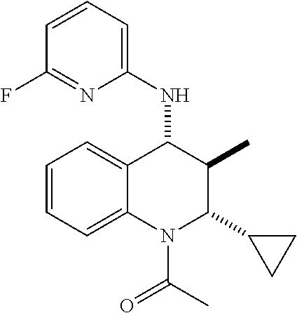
C1=CC=C2C(=C1)C(NC1=CC=CC(F)=N1)C(C)C(C1CC1)N2C(=O)C
